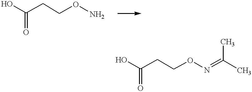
OC(CCON)=O.OC(CCON=C(C)C)=O
